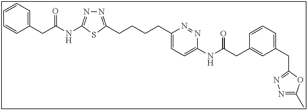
N1=C(CCCCC2=CC=C(NC(CC3=CC(CC4=NN=C(C)O4)=CC=C3)=O)N=N2)SC(NC(CC2=CC=CC=C2)=O)=N1
